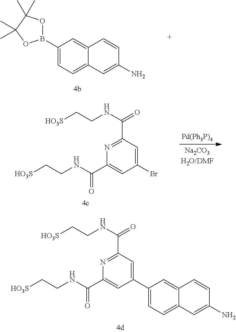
B1(C2=CC=C3C(=C2)C=CC(N)=C3)OC(C)(C)C(C)(C)O1.[HO3S]CCNC(=O)C1=NC(C(NCC[HO3S])=O)=CC(Br)=C1.[HO3S]CCNC(=O)C1=NC(C(NCC[HO3S])=O)=CC(C2=CC=C3C(=C2)C=CC(N)=C3)=C1
